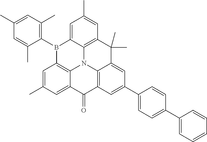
CC1=CC(C)=C(B2C3=C4N5C6=C(C=C(C)C=C26)C(C)(C)C2=CC(C6=CC=C(C7=CC=CC=C7)C=C6)=CC(=C52)C(=O)C4=CC(C)=C3)C(C)=C1
